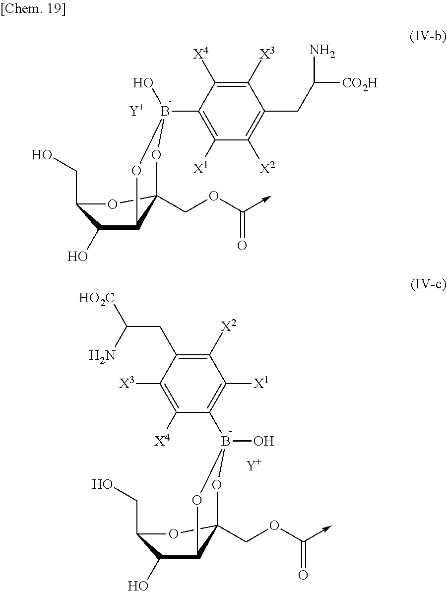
C1([X3])=C([X4])C(B2(O)OC3(COC(->C)=O)OC(CO)C(O)C3O2)=C([X1])C([X2])=C1CC(N)[CO2H].[Y].OB1(C2=C([X1])C([X2])=C(CC(N)[HO2C])C([X3])=C2[X4])OC2(COC(->C)=O)OC(CO)C(O)C2O1.[Y]
